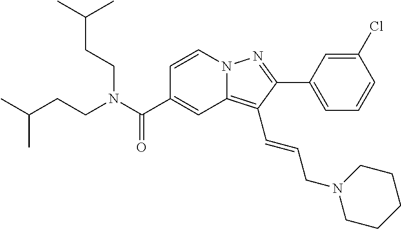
C1=CN2C(=C(C=CCN3CCCCC3)C(C3=CC=CC(Cl)=C3)=N2)C=C1C(N(CCC(C)C)CCC(C)C)=O
